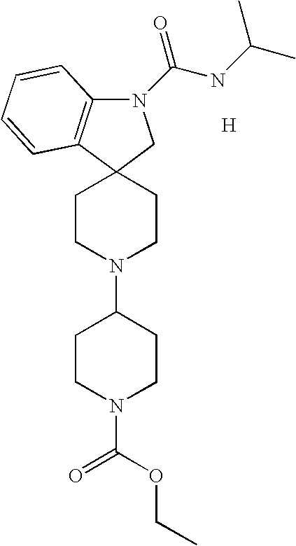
N1(C(NC(C)C)=O)C2=C(C3(C1)CCN(C1CCN(C(=O)OCC)CC1)CC3)C=CC=C2.[H]
